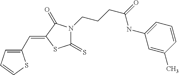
C1(C=C2SC(=S)N(CCCC(=O)NC3=CC=CC(C)=C3)C2=O)=CC=CS1
